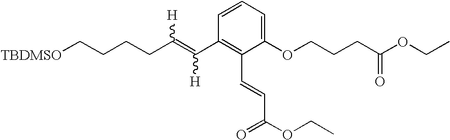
[TBDMSO]CCCCC(=C(C1=C(C=CC(OCC)=O)C(OCCCC(OCC)=O)=CC=C1)[H])[H]
